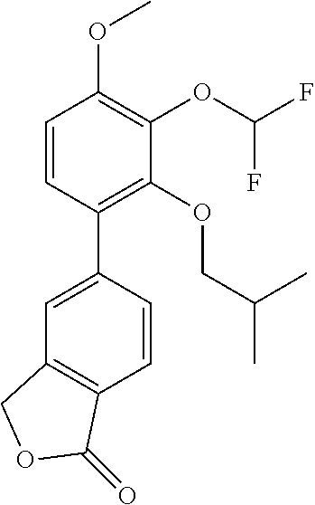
C1=CC(C2=CC3=C(C=C2)C(=O)OC3)=C(OCC(C)C)C(OC(F)F)=C1OC
